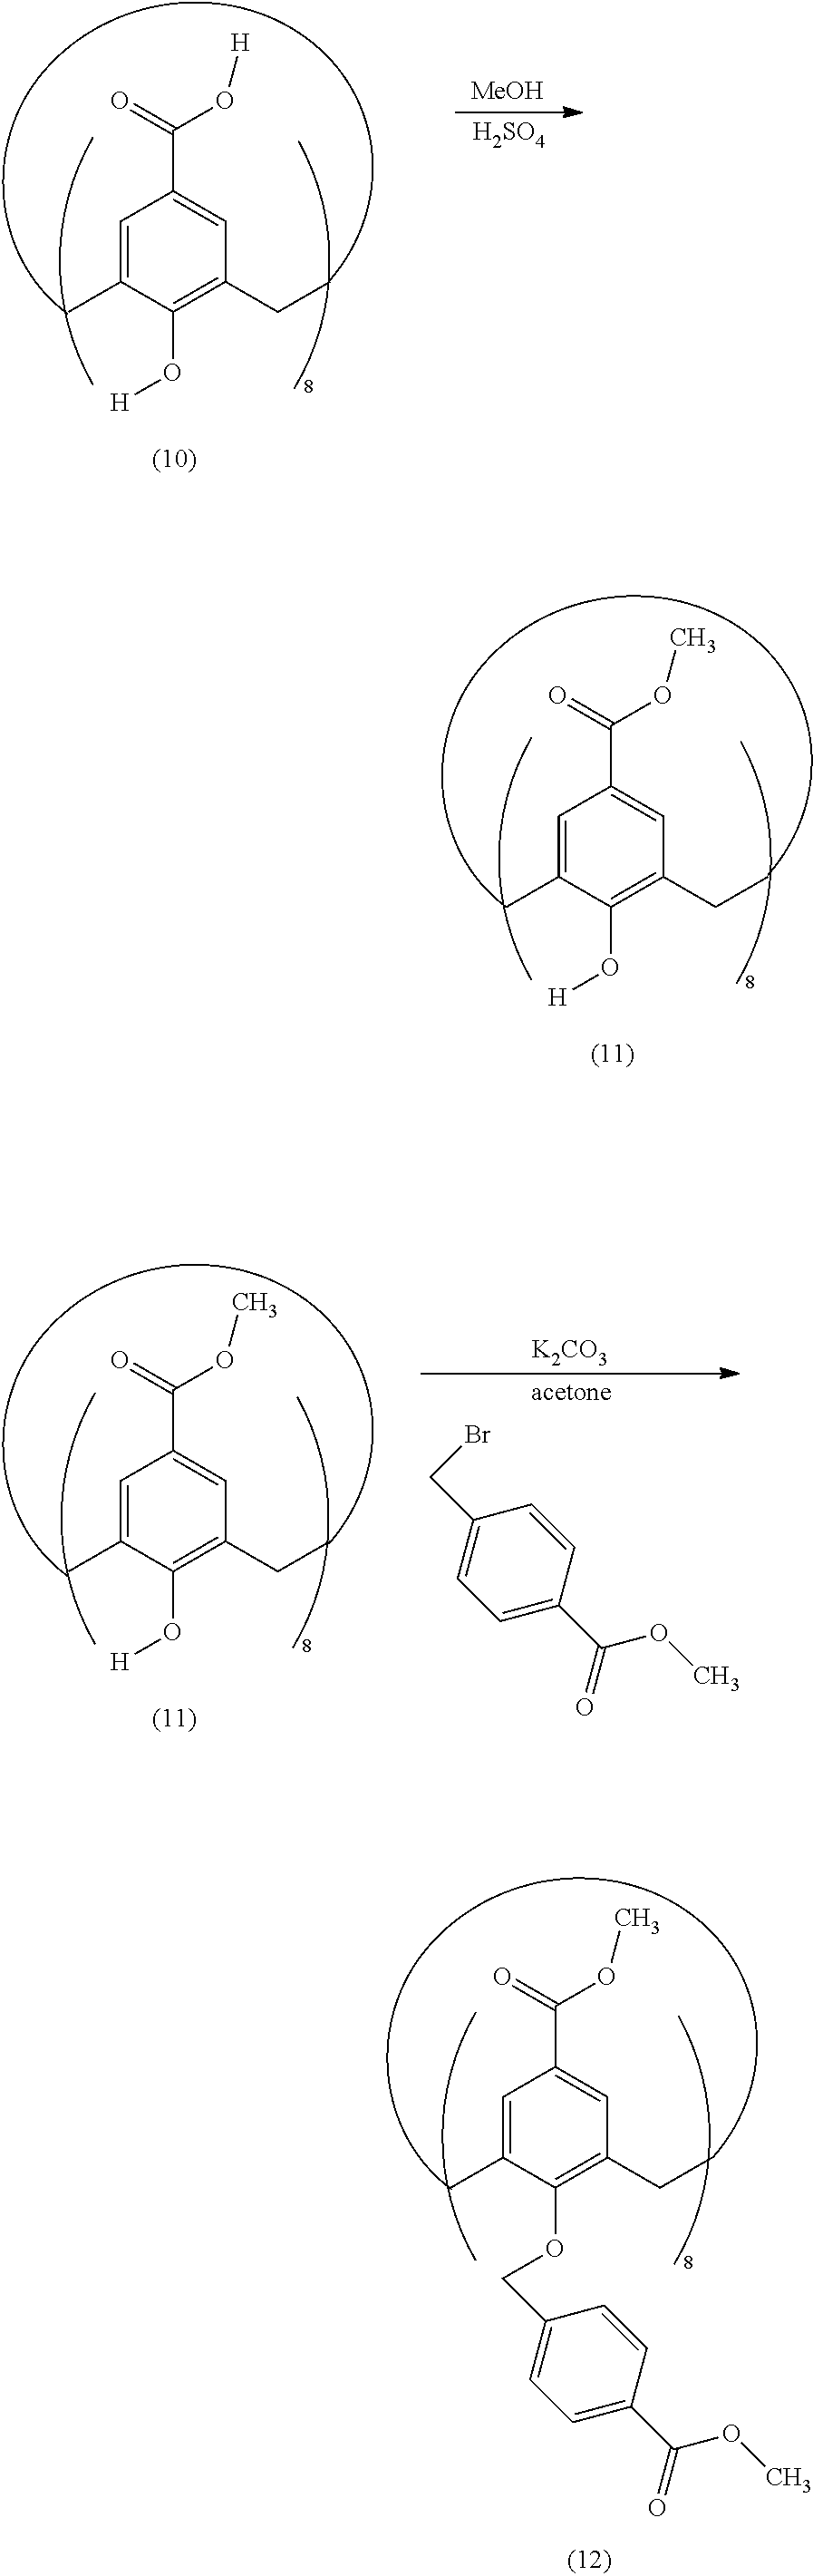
C1=C(C)C(O[H])=C(CC)C=C1C(O[H])=O.[MeOH].[H2SO4].C1=C(C)C(O[H])=C(CC)C=C1C(OC)=O.C1=C(C)C(O[H])=C(CC)C=C1C(OC)=O.[K2CO3].[acetone].C1(CBr)=CC=C(C(=O)OC)C=C1.C1=C(C)C(OCC2=CC=C(C(=O)OC)C=C2)=C(CC)C=C1C(OC)=O
